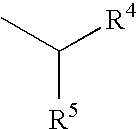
C([R4])(C)[R5]
